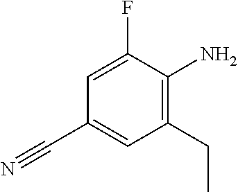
C1(N)=C(CC)C=C(C#N)C=C1F
